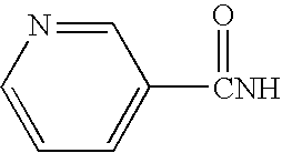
C1=NC=CC=C1[CNH]=O
